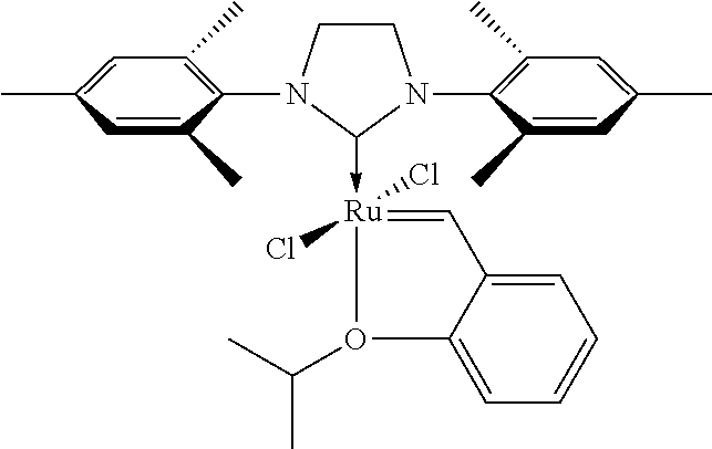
C1CN(C2=C(C)C=C(C)C=C2C)C(->[Ru]2(Cl)(Cl)=CC3=CC=CC=C3O2C(C)C)N1C1=C(C)C=C(C)C=C1C
